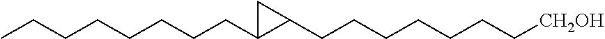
CCCCCCCCC1C(CCCCCCC[CH2OH])C1
